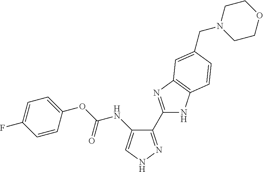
C1=CC(OC(NC2=CNN=C2C2=NC3=C(N2)C=CC(CN2CCOCC2)=C3)=O)=CC=C1F
